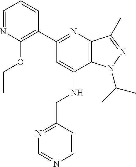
C1=NC(OCC)=C(C2=NC3=C(C(NCC4=NC=NC=C4)=C2)N(C(C)C)N=C3C)C=C1
